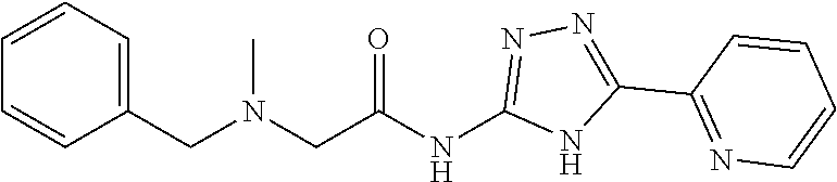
C(NC1=NN=C(C2=NC=CC=C2)N1)(=O)CN(CC1=CC=CC=C1)C
